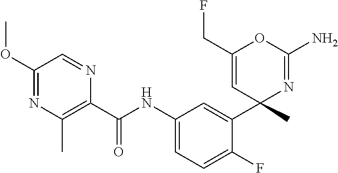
C1(C(NC2=CC=C(F)C(C3(C)N=C(N)OC(CF)=C3)=C2)=O)=C(C)N=C(OC)C=N1
